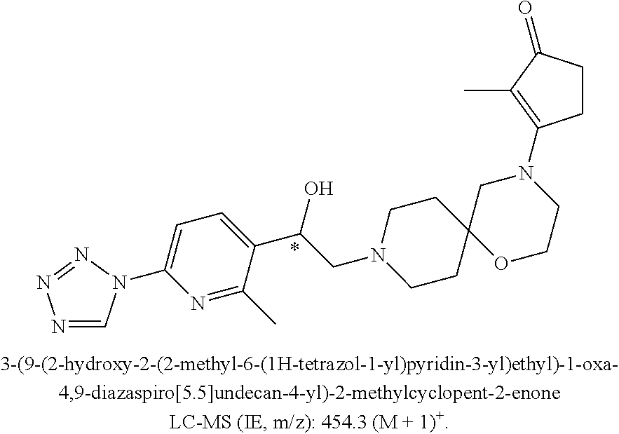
N1=CN(C2=CC=C(C(O)CN3CCC4(CC3)OCCN(C3=C(C)C(=O)CC3)C4)C(C)=N2)N=N1.*
